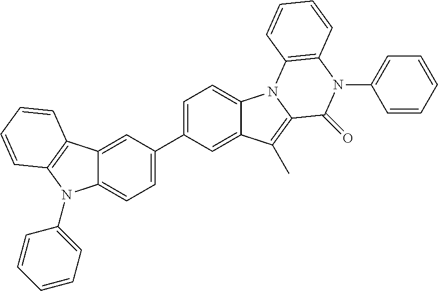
C12=CC(C3=CC=C4C(=C3)C(C)=C3N4C4=C(N(C5=CC=CC=C5)C3=O)C=CC=C4)=CC=C1N(C1=CC=CC=C1)C1=C2C=CC=C1
